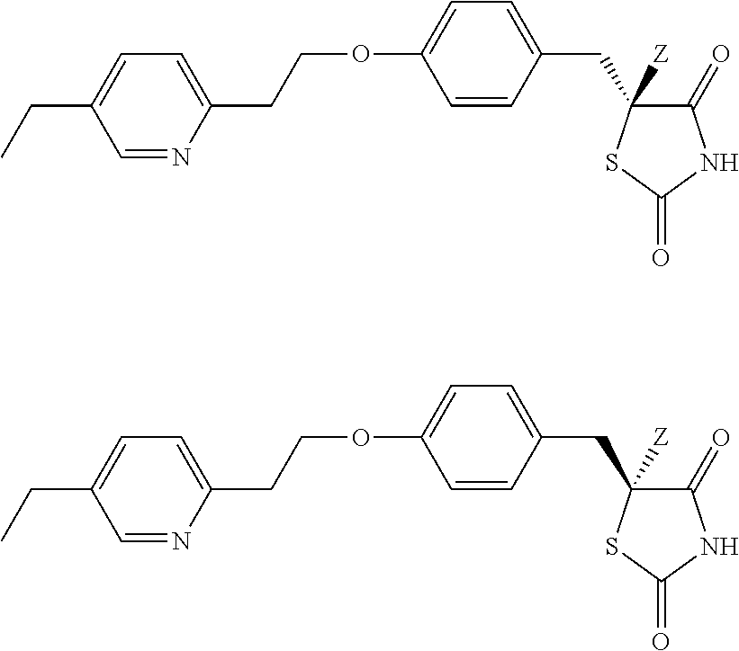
C1=CC(CC2([Z])C(=O)NC(=O)S2)=CC=C1OCCC1=CC=C(CC)C=N1.C1=CC(CC2([Z])C(=O)NC(=O)S2)=CC=C1OCCC1=CC=C(CC)C=N1
